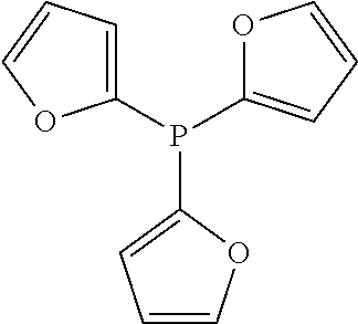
P(C1=CC=CO1)(C1=CC=CO1)C1=CC=CO1
